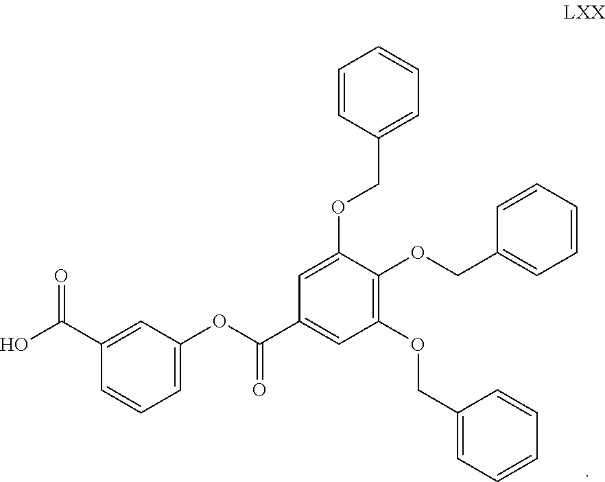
C1(OC(C2=CC(OCC3=CC=CC=C3)=C(OCC3=CC=CC=C3)C(OCC3=CC=CC=C3)=C2)=O)=CC=CC(C(O)=O)=C1
